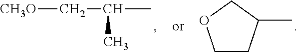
[CH3O]CC(C)C.C1CC(C)CO1
